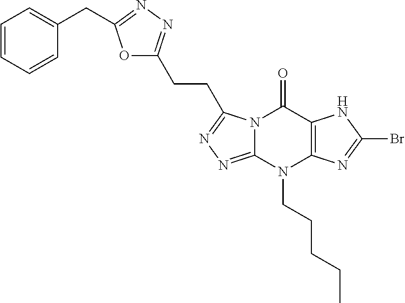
N12C(=NN=C1CCC1=NN=C(CC3=CC=CC=C3)O1)N(CCCCC)C1=C(C2=O)NC(Br)=N1
